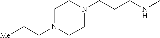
C1N(CC[Me])CCN(CCCNC)C1
